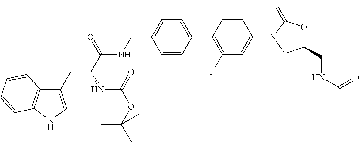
C(C1=CC=C(C2=C(F)C=C(N3CC(CNC(C)=O)OC3=O)C=C2)C=C1)NC(C(NC(OC(C)(C)C)=O)CC1=CNC2=C1C=CC=C2)=O
